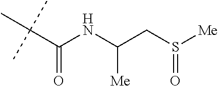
C(C(NC(CS([Me])=O)[Me])=O)(C)(C)C
